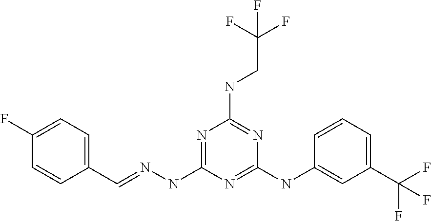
C1(C=NNC2=NC(NCC(F)(F)F)=NC(NC3=CC(C(F)(F)F)=CC=C3)=N2)=CC=C(F)C=C1
